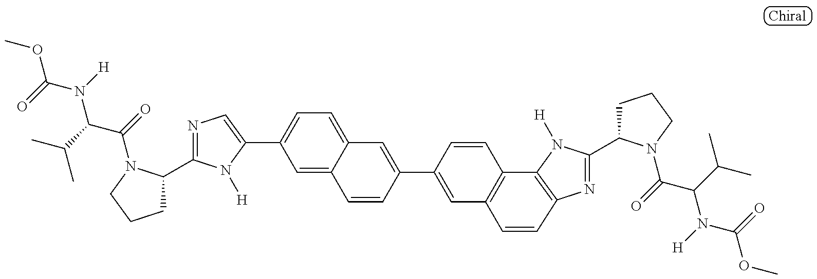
O(C(=O)N(C(C(=O)N1C(C2=NC=C(C3=CC=C4C(=C3)C=CC(C3=CC5=C(C=C3)C3=C(N=C(C6CCCN6C(=O)C(C(C)C)N([H])C(OC)=O)N3[H])C=C5)=C4)N2[H])CCC1)C(C)C)[H])C
